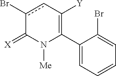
C1(C2=C([Y])cc(Br)C(=[X])N2[Me])=CC=CC=C1Br
